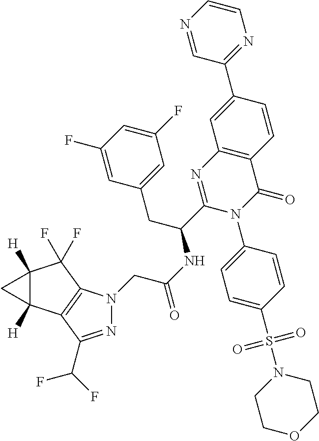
C12([H])C([H])(C3=C(C1(F)F)N(CC(NC(C1=NC4=C(C(=O)N1C1=CC=C(S(N5CCOCC5)(=O)=O)C=C1)C=CC(C1=NC=CN=C1)=C4)CC1=CC(F)=CC(F)=C1)=O)N=C3C(F)F)C2
